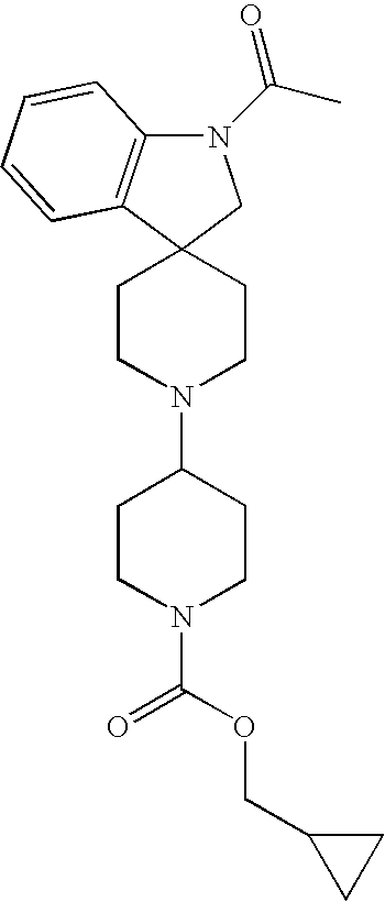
N1(C(C)=O)C2=C(C3(C1)CCN(C1CCN(C(=O)OCC4CC4)CC1)CC3)C=CC=C2
